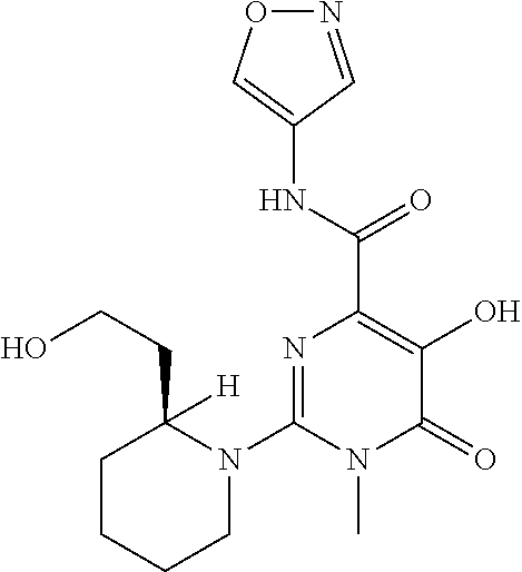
N1=CC(NC(C2=C(O)C(=O)N(C)C(N3C(CCO)([H])CCCC3)=N2)=O)=CO1
